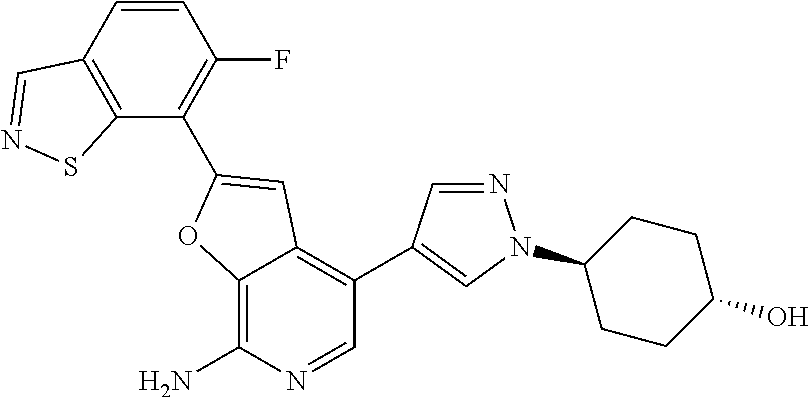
C12=C(N)N=CC(C3=CN(C4CCC(O)CC4)N=C3)=C1C=C(C1=C(F)C=CC3=C1SN=C3)O2
